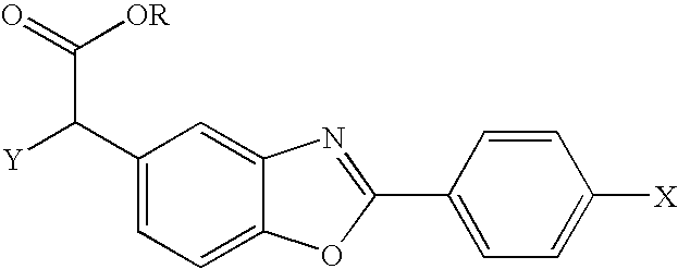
C1=C(C2=NC3=CC(C([Y])C(=O)[OR])=CC=C3O2)C=CC([X])=C1
